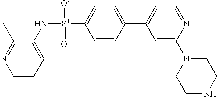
C1(N[S+](C2=CC=C(C3=CC=NC(N4CCNCC4)=C3)C=C2)([O-])=O)=CC=CN=C1C
